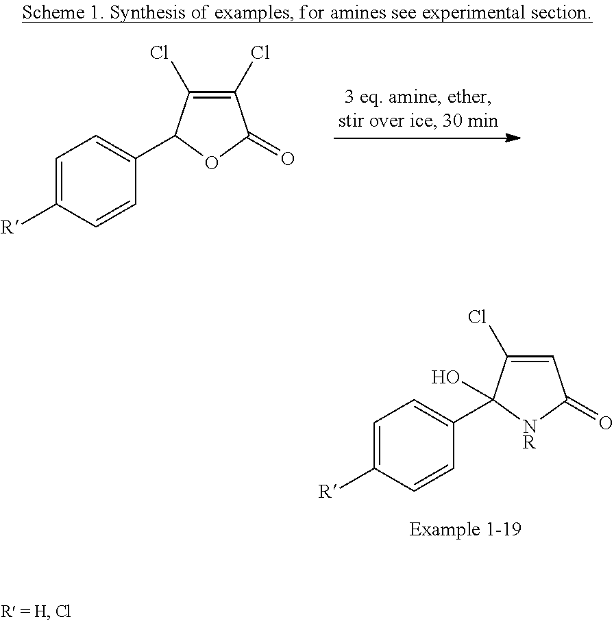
C1=C([R])C=CC(C2C(Cl)=C(Cl)C(=O)O2)=C1.C1=C([R])C=CC(C2(O)C(Cl)=CC(=O)[NR]2)=C1
